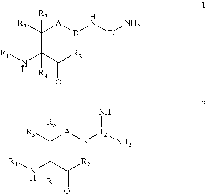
[R1]NC(C([R2])=O)(C([A]BN[T1]N)([R3])[R3])[R4].[R1]NC(C([R2])=O)(C([A]B[T2](N)N)([R3])[R3])[R4]
